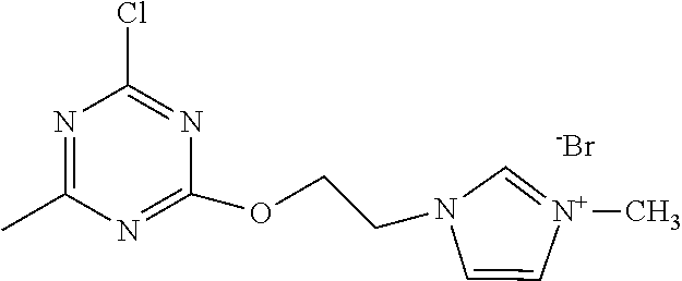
C1=C[N+](C)=CN1CCOC1=NC(C)=NC(Cl)=N1.[-Br]
